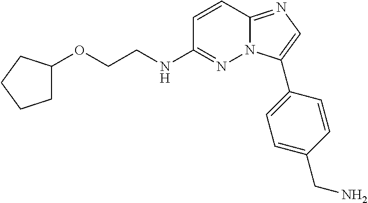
C1=CC2=NC=C(C3=CC=C(CN)C=C3)N2N=C1NCCOC1CCCC1
